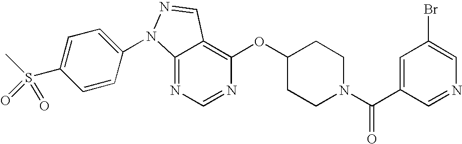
C12=NC=NC(OC3CCN(C(C4=CC(Br)=CN=C4)=O)CC3)=C1C=NN2C1=CC=C(S(C)(=O)=O)C=C1
